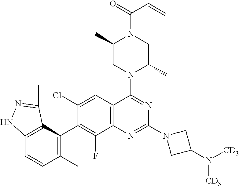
C12=C(C=C(Cl)C(C3=C(C)C=CC4=C3C(C)=NN4)=C1F)C(N1C(C)CN(C(=O)C=C)C(C)C1)=NC(N1CC(N([CD3])[CD3])C1)=N2
